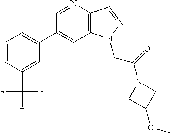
C1(C2=CC=CC(C(F)(F)F)=C2)=CC2=C(C=NN2CC(=O)N2CC(OC)C2)N=C1
